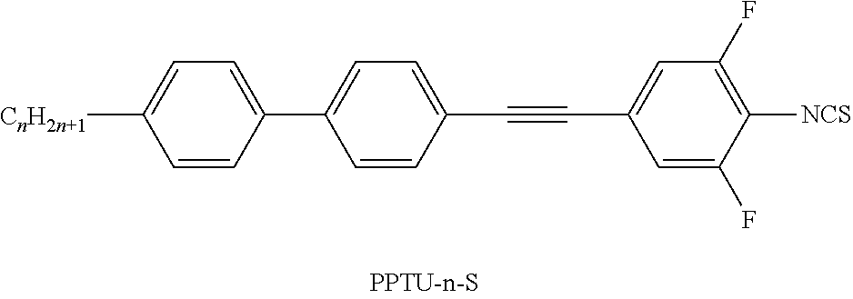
C1=CC(C#CC2=CC(F)=C([NCS])C(F)=C2)=CC=C1C1=CC=C([CnH2n+1])C=C1
